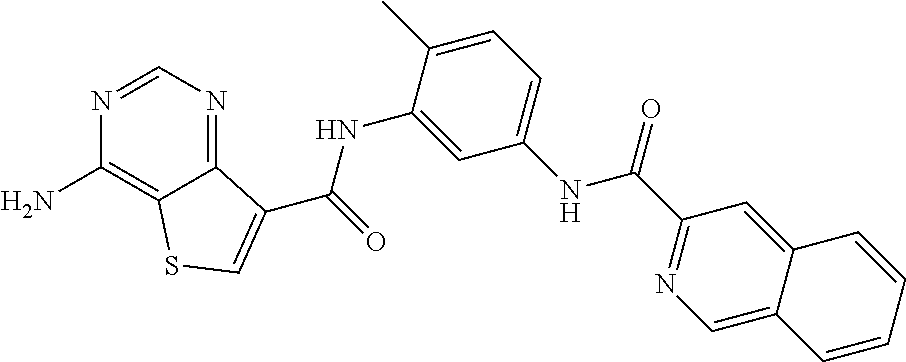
C1=NC(N)=C2C(=N1)C(C(NC1=CC(NC(C3=NC=C4C(=C3)C=CC=C4)=O)=CC=C1C)=O)=CS2
